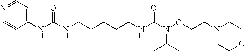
C1=CN=CC=C1NC(NCCCCCNC(N(OCCN1CCOCC1)C(C)C)=O)=O
